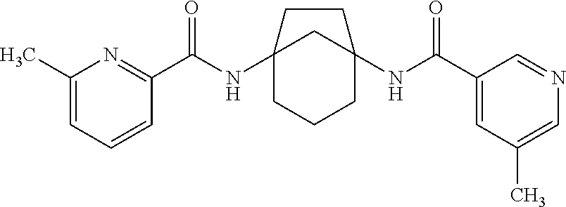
C12(NC(C3=NC(C)=CC=C3)=O)CCCC(NC(C3=CC(C)=CN=C3)=O)(C1)CC2
